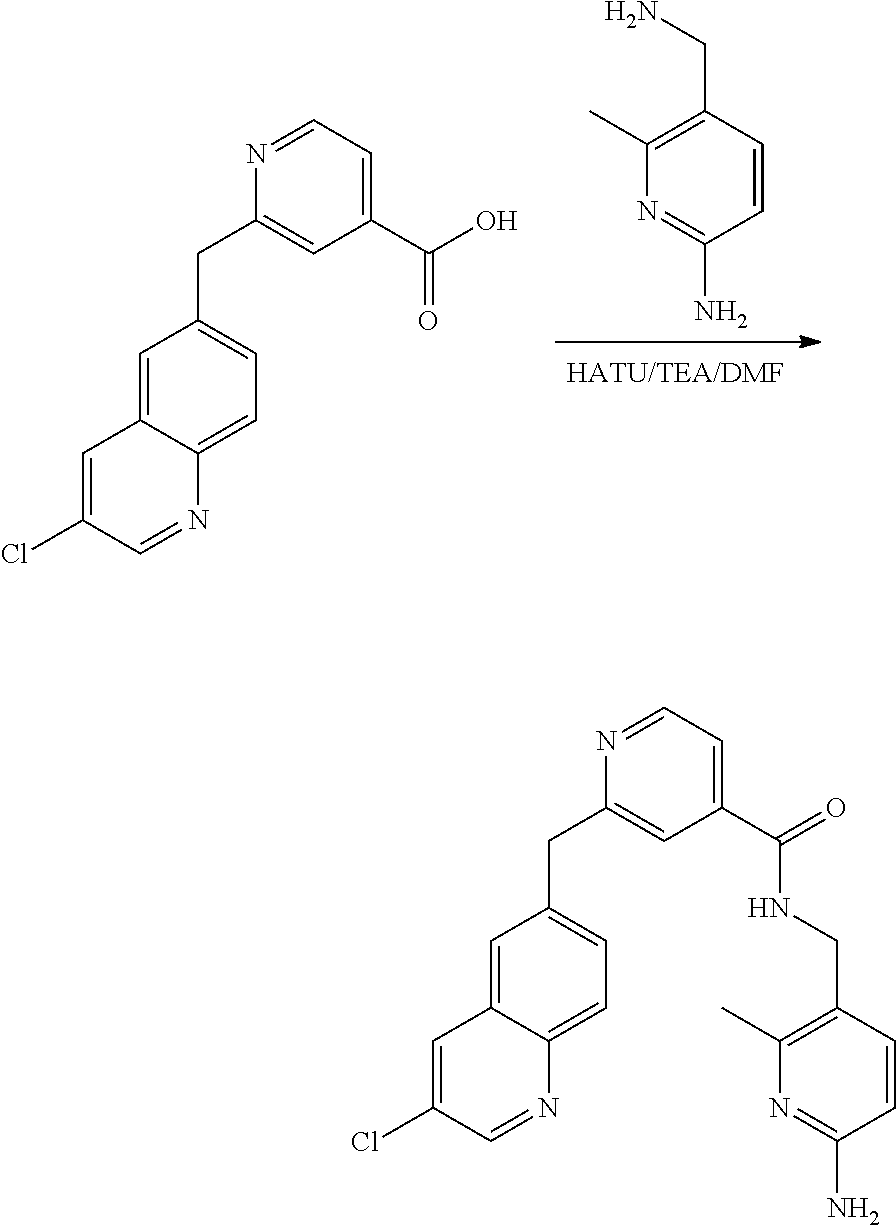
N1=C(N)C=CC(CN)=C1C.C1(Cl)=CC2=CC(CC3=CC(C(=O)O)=CC=N3)=CC=C2N=C1.C1(Cl)=CC2=CC(CC3=CC(C(=O)NCC4=C(C)N=C(N)C=C4)=CC=N3)=CC=C2N=C1
